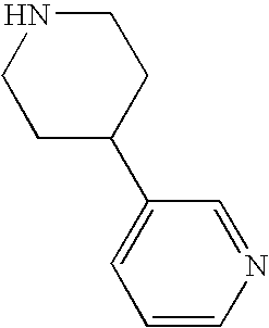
C1C(C2=CC=CN=C2)CCNC1
